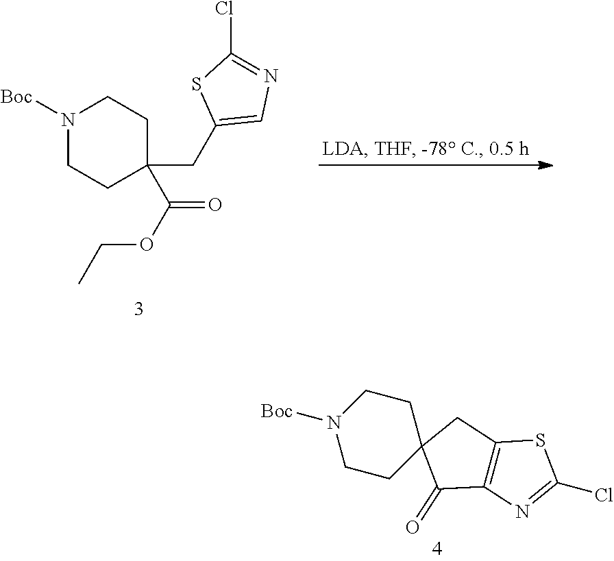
N1([Boc])CCC(CC2=CN=C(Cl)S2)(C(=O)OCC)CC1.N1([Boc])CCC2(CC1)C(=O)C1=C(C2)SC(Cl)=N1
